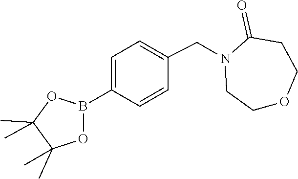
C1(=O)CCOCCN1CC1=CC=C(B2OC(C)(C)C(C)(C)O2)C=C1
